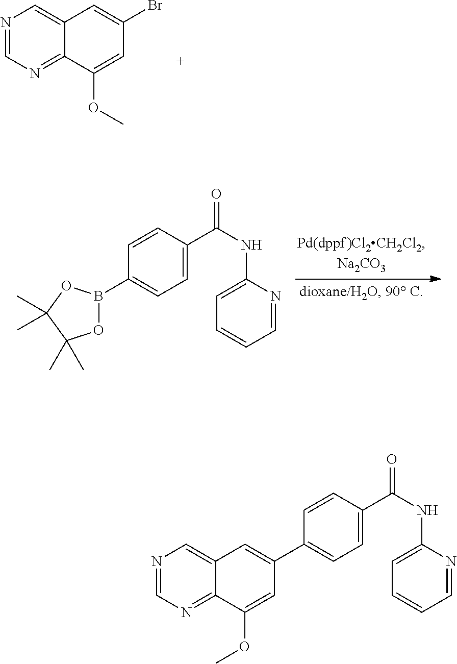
N1=CN=C2C(=C1)C=C(Br)C=C2OC.O1B(C2=CC=C(C(NC3=CC=CC=N3)=O)C=C2)OC(C)(C)C1(C)C.N1=CN=C2C(=C1)C=C(C1=CC=C(C(NC3=CC=CC=N3)=O)C=C1)C=C2OC
